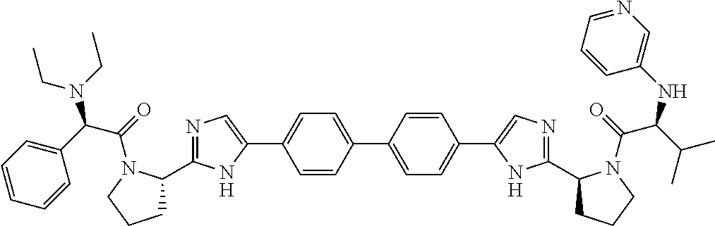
C1=CC(C2=CC=C(C3=CN=C(C4CCCN4C(=O)C(C4=CC=CC=C4)N(CC)CC)N3)C=C2)=CC=C1C1=CN=C(C2CCCN2C(=O)C(C(C)C)NC2=CN=CC=C2)N1
